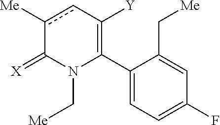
C1(C2=C([Y])cc([Me])C(=[X])N2C[Me])=CC=C(F)C=C1C[Me]
